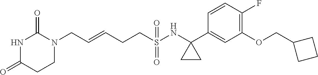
N1C(=O)CCN(CC=CCCS(NC2(C3=CC(OCC4CCC4)=C(F)C=C3)CC2)(=O)=O)C1=O
